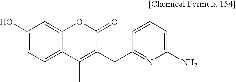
C1(O)=CC=C2C(=C1)OC(=O)C(CC1=NC(N)=CC=C1)=C2C
